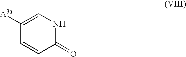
C1(=O)NC=C([A3a])C=C1
